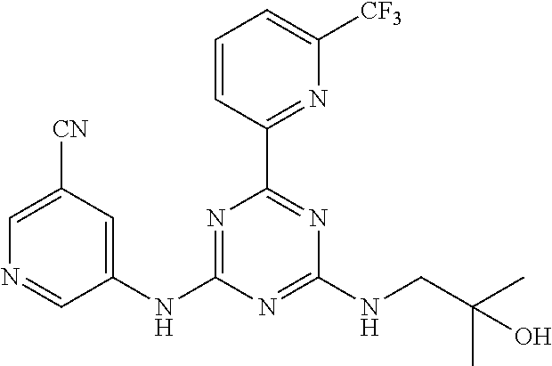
C1(NC2=NC(C3=NC([CF3])=CC=C3)=NC(NCC(C)(C)O)=N2)=CC([CN])=CN=C1
